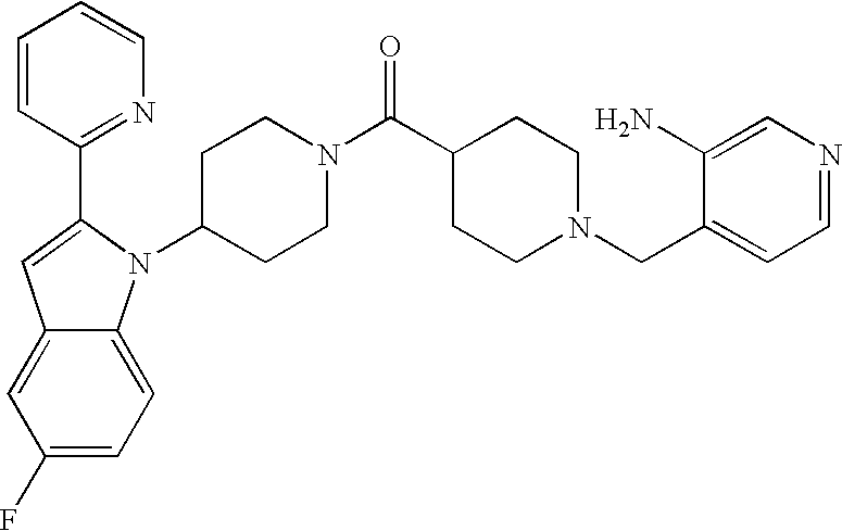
C12=CC(F)=CC=C1N(C1CCN(C(C3CCN(CC4=CC=NC=C4N)CC3)=O)CC1)C(C1=NC=CC=C1)=C2
